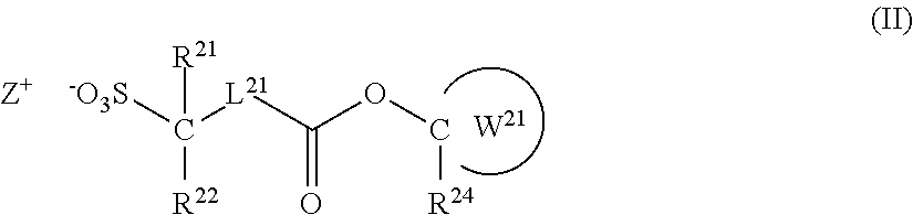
[-O3S]C([L21]C(OC[R24])=O)([R22])[R21]
